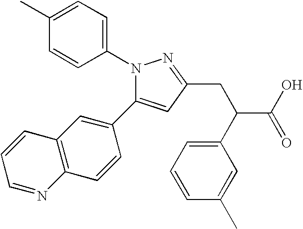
N1(C2=CC=C(C)C=C2)C(C2=CC3=C(C=C2)N=CC=C3)=CC(CC(C2=CC=CC(C)=C2)C(O)=O)=N1
